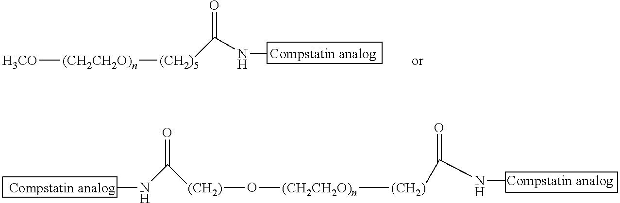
[H3CO][(CH2CH2O)n][(CH2)5]C(N[Compstatin analog])=O.[Compstatin analog]NC([(CH2)]O[(CH2CH2O)n][(CH2)]C(N[Compstatin analog])=O)=O
